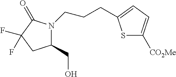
N1(CCCC2=CC=C([CO2Me])S2)C(CO)CC(F)(F)C1=O
